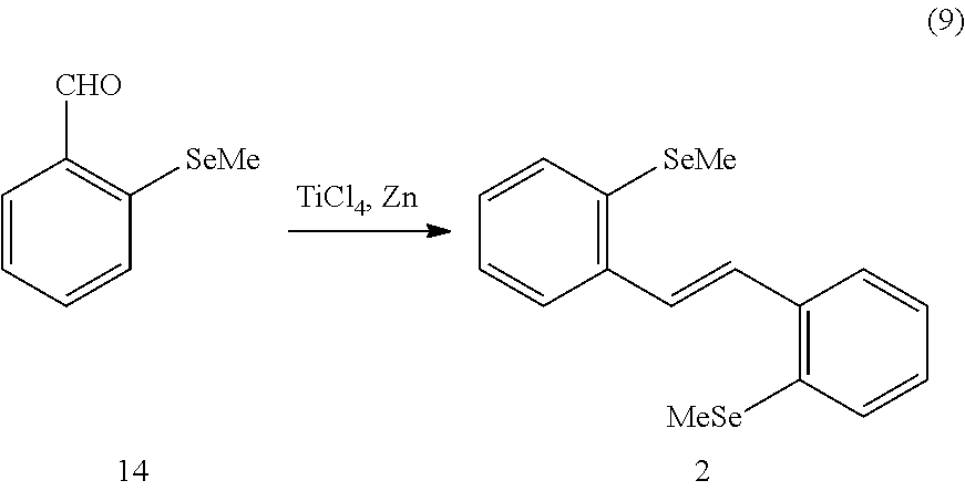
C1=CC=CC([SeMe])=C1[CHO].C1=CC([SeMe])=C(C=CC2=C([MeSe])C=CC=C2)C=C1
